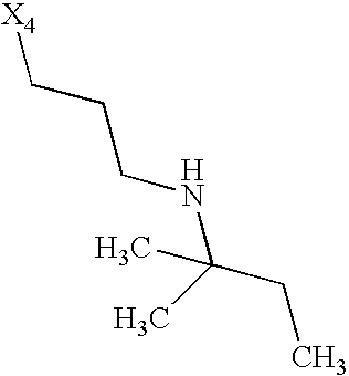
[X4]CCCNC(CC)(C)C
